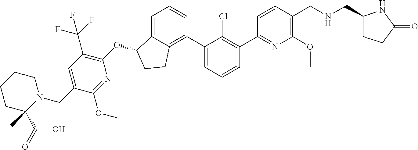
O(C1C2=CC=CC(C3=CC=CC(C4=NC(OC)=C(CNCC5CCC(=O)N5)C=C4)=C3Cl)=C2CC1)C1=C(C(F)(F)F)C=C(CN2CCCCC2(C)C(=O)O)C(OC)=N1
